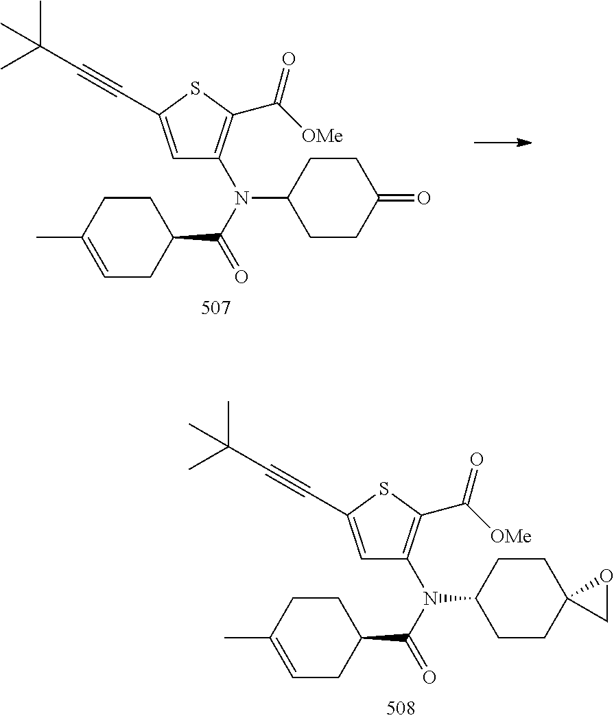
C1CC(N(C2=C(C([OMe])=O)SC(C#CC(C)(C)C)=C2)C(C2CCC(C)=CC2)=O)CCC1=O.C1CC(N(C2=C(C([OMe])=O)SC(C#CC(C)(C)C)=C2)C(C2CCC(C)=CC2)=O)CCC12CO2
